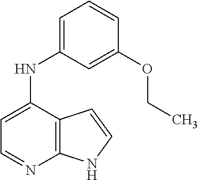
C12=C(C(NC3=CC=CC(OCC)=C3)=CC=N1)C=CN2
